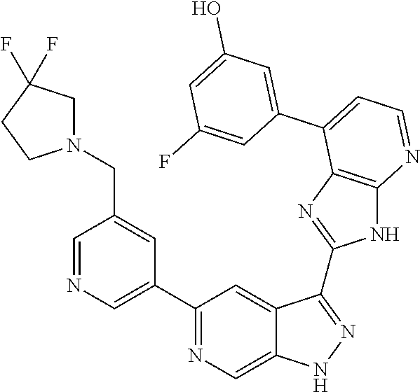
C1(C2=NC=C3C(=C2)C(C2=NC4=C(N2)N=CC=C4C2=CC(O)=CC(F)=C2)=NN3)=CN=CC(CN2CC(F)(F)CC2)=C1
